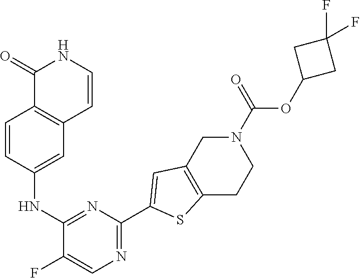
C1=CC(NC2=NC(C3=CC4=C(S3)CCN(C(OC3CC(F)(F)C3)=O)C4)=NC=C2F)=CC2=C1C(=O)NC=C2
